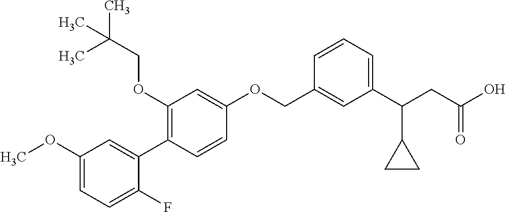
C1(OC)=CC=C(F)C(C2=C(OCC(C)(C)C)C=C(OCC3=CC(C(CC(O)=O)C4CC4)=CC=C3)C=C2)=C1
